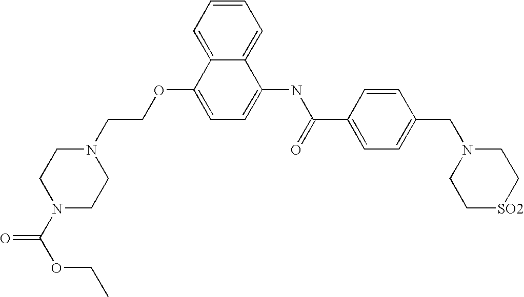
C1=CC=C2C(=C1)C(NC(C1=CC=C(CN3CC[SO2]CC3)C=C1)=O)=CC=C2OCCN1CCN(C(OCC)=O)CC1
